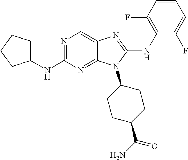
N1=C(NC2CCCC2)N=C2C(=C1)N=C(NC1=C(F)C=CC=C1F)N2C1CCC(C(N)=O)CC1
